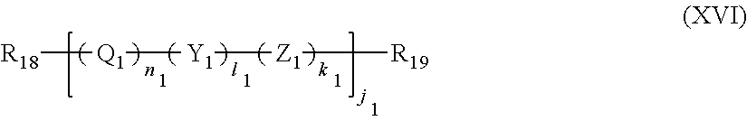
[R18][Q1][Y1][Z1][R19]
